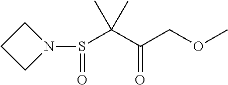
C1CCN1S(=O)C(C)(C)C(COC)=O
